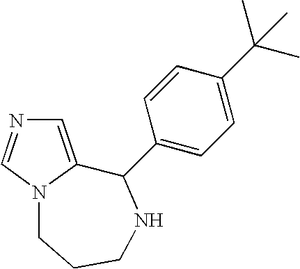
C1=C2N(C=N1)CCCNC2C1=CC=C(C(C)(C)C)C=C1
